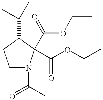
C1N(C(C)=O)C(C(OCC)=O)(C(OCC)=O)C(C(C)C)C1
